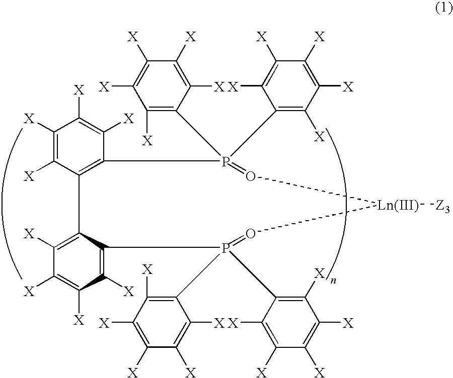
C1([X])=C([X])C2=C(C([X])=C1[X])P(C1=C([X])C([X])=C([X])C([X])=C1[X])(C1=C([X])C([X])=C([X])C([X])=C1[X])=O[Ln(III)]([Z3])O=P(C1=C([X])C([X])=C([X])C([X])=C1[X])(C1=C([X])C([X])=C([X])C([X])=C1[X])C1=C([X])C([X])=C([X])C([X])=C21
